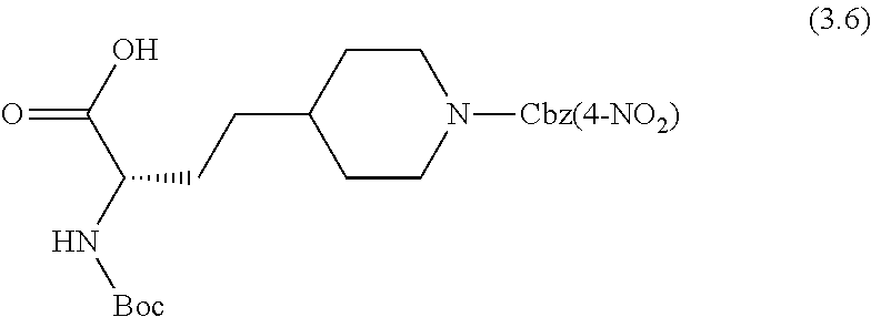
O=C(O)C(N[Boc])CCC1CCN([Cbz(4-NO2)])CC1
